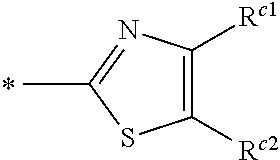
C1([Rc2])=C([Rc1])N=C(C)S1
